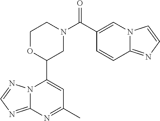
N12C(=NC=N1)N=C(C)C=C2C1CN(C(=O)C2=CN3C(=NC=C3)C=C2)CCO1
